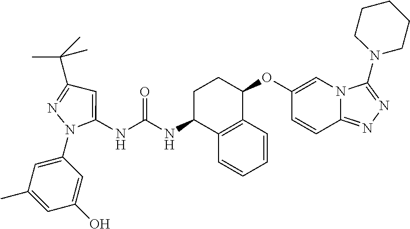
C1=C(NC(NC2C3=C(C(OC4=CN5C(=NN=C5N5CCCCC5)C=C4)CC2)C=CC=C3)=O)N(C2=CC(C)=CC(O)=C2)N=C1C(C)(C)C
